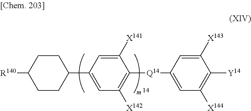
C1CC([R140])CCC1C1=CC([X142])=C([Q14]C2=CC([X144])=C([Y14])C([X143])=C2)C([X141])=C1
